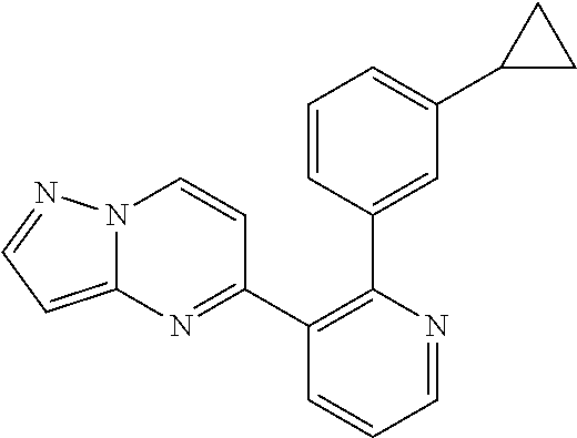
C1=CC(C2=C(C3=NC4=CC=NN4C=C3)C=CC=N2)=CC(C2CC2)=C1
